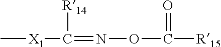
C[X1]C(=NOC(=O)[R15])[R14]
